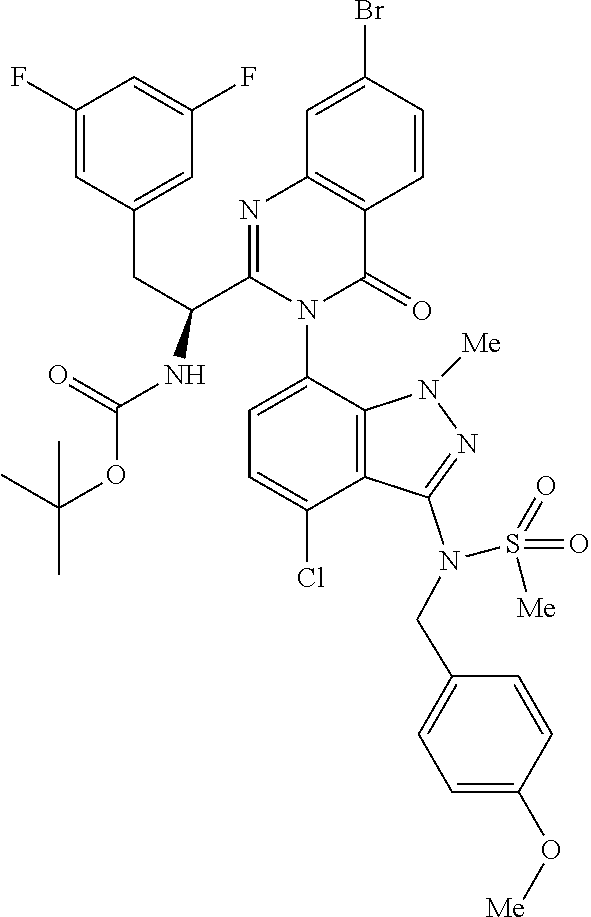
C1=C(N2C(=O)C3=C(N=C2C(CC2=CC(F)=CC(F)=C2)NC(=O)OC(C)(C)C)C=C(Br)C=C3)C2=C(C(Cl)=C1)C(N(S(=O)(=O)[Me])CC1=CC=C(O[Me])C=C1)=NN2[Me]
